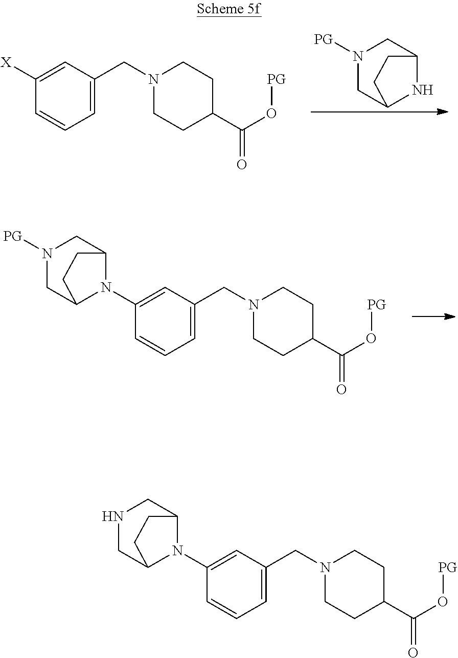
N1(C2=CC(CN3CCC(C(O[PG])=O)CC3)=CC=C2)C2CNCC1CC2.N1C2CN([PG])CC1CC2.[X]C1=CC(CN2CCC(C(O[PG])=O)CC2)=CC=C1.N1(C2=CC(CN3CCC(C(O[PG])=O)CC3)=CC=C2)C2CN([PG])CC1CC2
